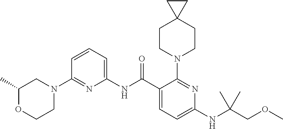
C1(NC(C2=CC=C(NC(COC)(C)C)N=C2N2CCC3(CC2)CC3)=O)=CC=CC(N2CC(C)OCC2)=N1
